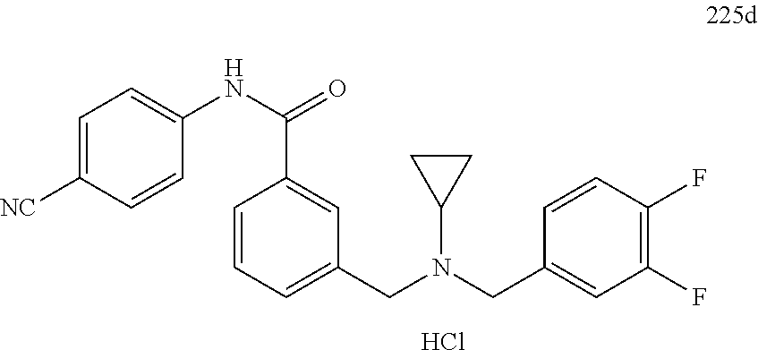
C1=C([NC])C=CC(NC(=O)C2=CC(CN(CC3=CC(F)=C(F)C=C3)C3CC3)=CC=C2)=C1.Cl
